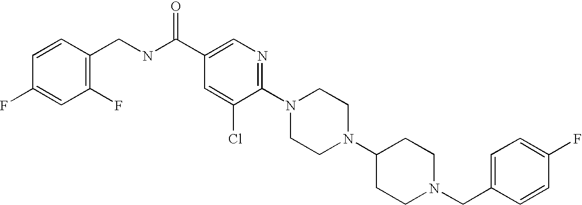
C(N1CCC(N2CCN(C3=NC=C(C(NCC4=C(F)C=C(F)C=C4)=O)C=C3Cl)CC2)CC1)C1=CC=C(F)C=C1
